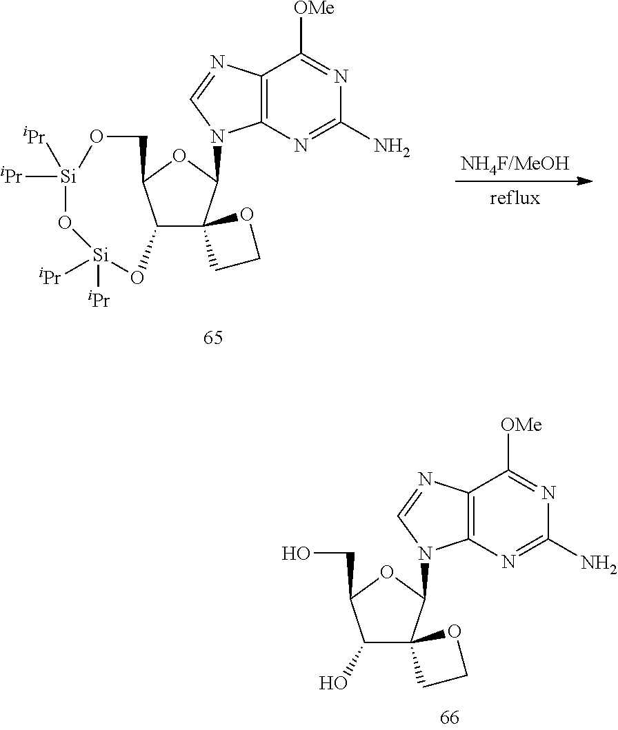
C12C3(C(N4C5=C(N=C4)C([OMe])=NC(N)=N5)OC1CO[Si]([iPr])([iPr])O[Si]([iPr])([iPr])O2)CCO3.C1(O)C2(C(N3C4=C(N=C3)C([OMe])=NC(N)=N4)OC1CO)CCO2
